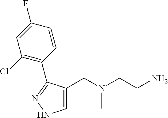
C1=C(CN(CCN)C)C(C2=C(Cl)C=C(F)C=C2)=NN1
